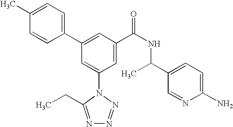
C1(C2=CC(C(NC(C3=CC=C(N)N=C3)C)=O)=CC(N3C(CC)=NN=N3)=C2)=CC=C(C)C=C1
